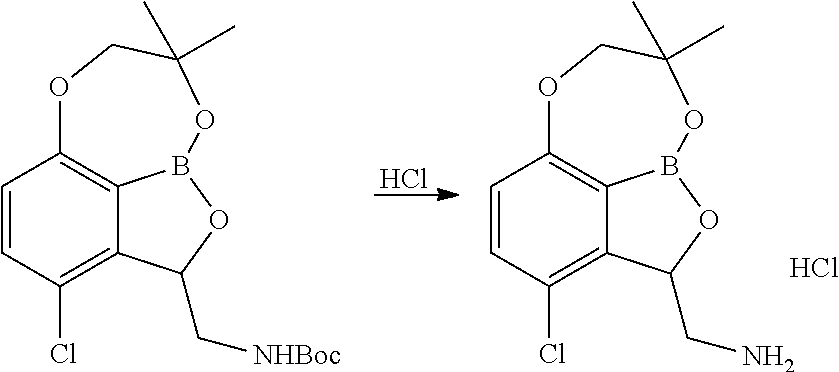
Cl.C1=CC(Cl)=C2C3=C1OCC(C)(C)OB3OC2CN.Cl.C1=CC(Cl)=C2C3=C1OCC(C)(C)OB3OC2C[NHBoc]
